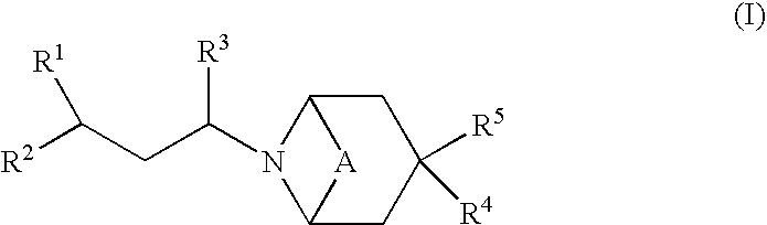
C1C2N(C(CC([R1])[R2])[R3])C(CC1([R5])[R4])[A]2
